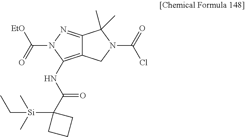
C12=NN(C(=O)[EtO])C(NC(C3([Si](CC)(C)C)CCC3)=O)=C1CN(C(=O)Cl)C2(C)C
